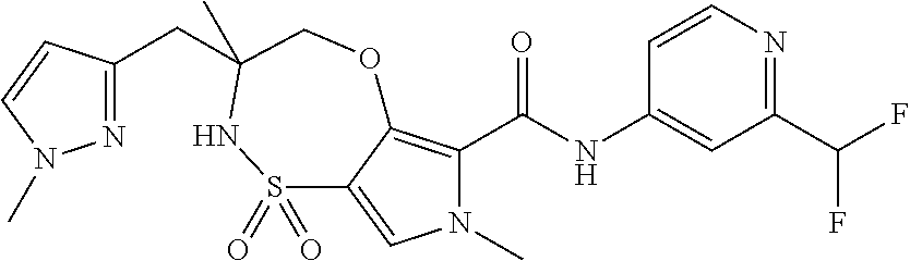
N1(C)C(C(=O)NC2=CC(C(F)F)=NC=C2)=C2C(=C1)S(=O)(=O)NC(CC1=NN(C)C=C1)(C)CO2
